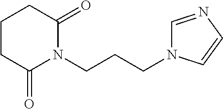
C(CCN1C(=O)CCCC1=O)N1C=NC=C1
